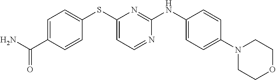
C1=C(C(N)=O)C=CC(SC2=CC=NC(NC3=CC=C(N4CCOCC4)C=C3)=N2)=C1
